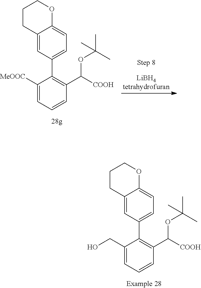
C1([MeOOC])=CC=CC(C([COOH])OC(C)(C)C)=C1C1=CC=C2C(=C1)CCCO2.C1(CO)=CC=CC(C([COOH])OC(C)(C)C)=C1C1=CC=C2C(=C1)CCCO2
